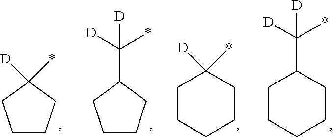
C1CCC([D])(*)C1.C1CCC(C([D])(*)[D])C1.C1CCCCC1C([D])(*)[D].C1CCCCC1([D])*
